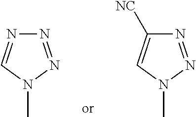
N1=NN(C)C=N1.N1=NN(C)C=C1[NC]
